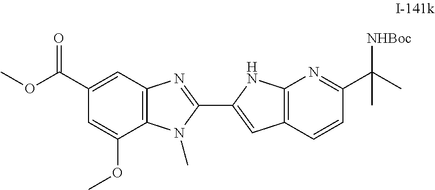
C12=C(C=C(C(OC)=O)C=C1OC)N=C(C1=CC3=C(N1)N=C(C(C)(C)[NHBoc])C=C3)N2C
